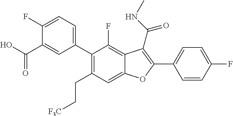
C1(CC[F3C])=C(C2=CC=C(F)C(C(O)=O)=C2)C(F)=C2C(=C1)OC(C1=CC=C(F)C=C1)=C2C(NC)=O
